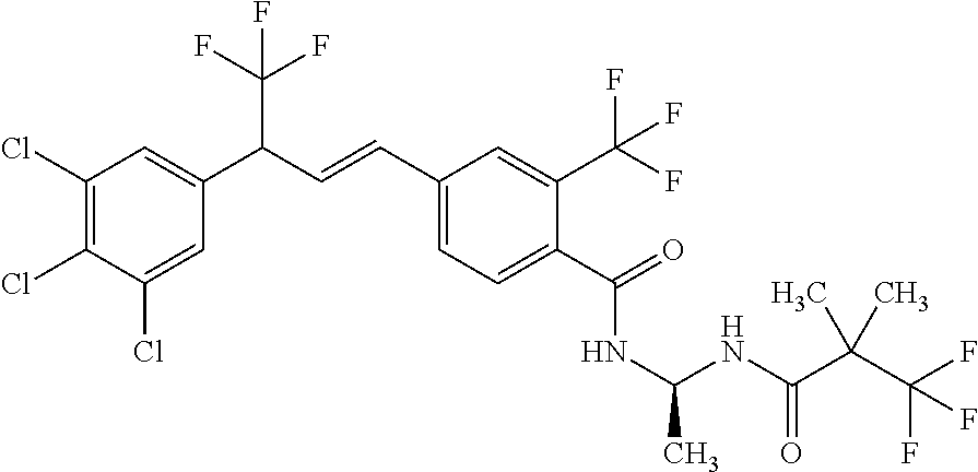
C1(Cl)=C(Cl)C(Cl)=CC(C(C=CC2=CC=C(C(=O)NC(NC(C(C(F)(F)F)(C)C)=O)C)C(C(F)(F)F)=C2)C(F)(F)F)=C1
